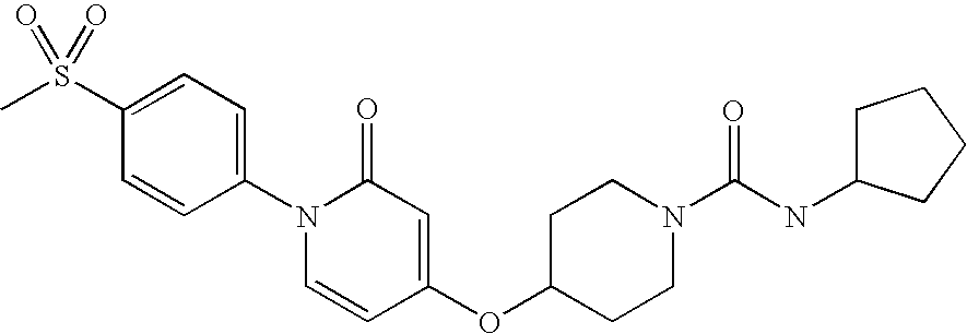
C1(S(C)(=O)=O)=CC=C(N2C=CC(OC3CCN(C(NC4CCCC4)=O)CC3)=CC2=O)C=C1
